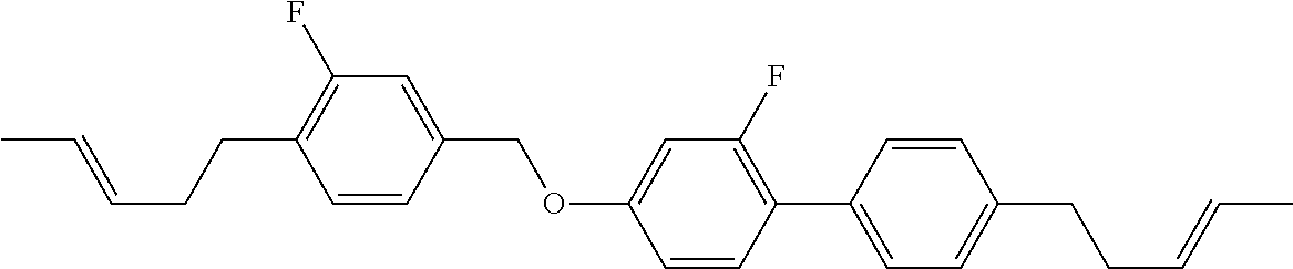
C1=CC(COC2=CC(F)=C(C3=CC=C(CCC=CC)C=C3)C=C2)=CC(F)=C1CCC=CC
